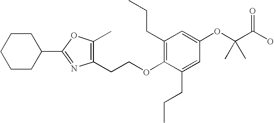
C1CCCCC1C1=NC(CCOC2=C(CCC)C=C(OC(C(O)=O)(C)C)C=C2CCC)=C(C)O1
